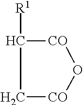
C1[CO]O[CO]C1[R1]
